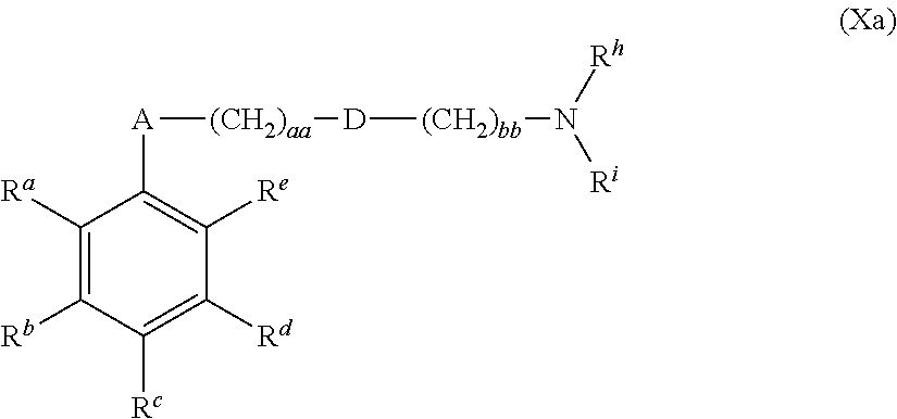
C1([Ra])=C([Rb])C([Rc])=C([Rd])C([Re])=C1[A][(CH2)aa][D][(CH2)bb]N([Rh])[Ri]
